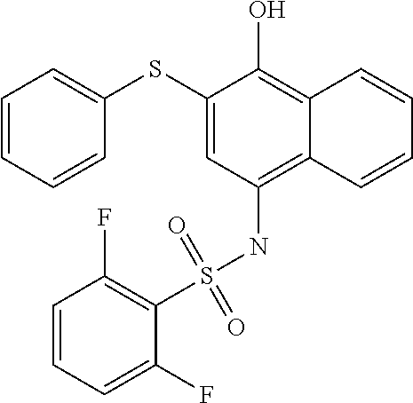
C1=CC=CC(SC2=CC(NS(C3=C(F)C=CC=C3F)(=O)=O)=C3C(=C2O)C=CC=C3)=C1
